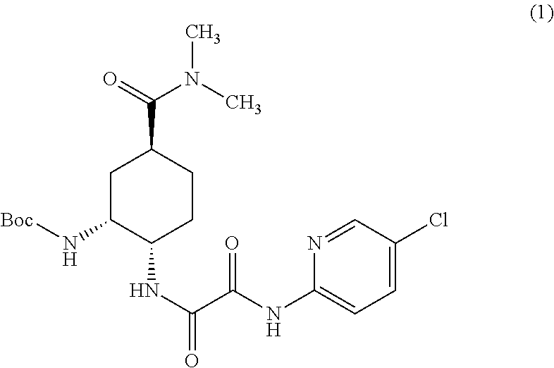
C1=C(Cl)C=NC(NC(C(NC2CCC(C(=O)N(C)C)CC2N[Boc])=O)=O)=C1
